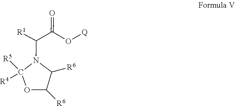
O(C(C([R1])N1C([R5])([R4])OC([R6])C1[R6])=O)[Q]
